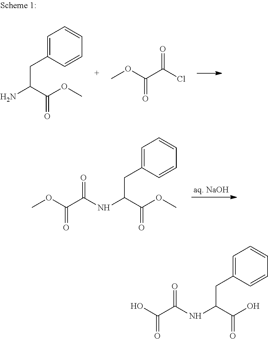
C1=C(CC(N)C(OC)=O)C=CC=C1.COC(C(Cl)=O)=O.C1=C(CC(NC(C(OC)=O)=O)C(OC)=O)C=CC=C1.C1=C(CC(NC(C(O)=O)=O)C(O)=O)C=CC=C1
